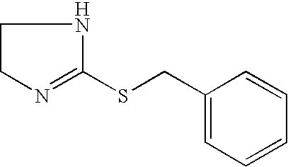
C1CN=C(SCC2=CC=CC=C2)N1
